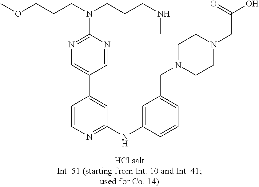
C1=CN=C(NC2=CC(CN3CCN(CC(O)=O)CC3)=CC=C2)C=C1C1=CN=C(N(CCCNC)CCCOC)N=C1
